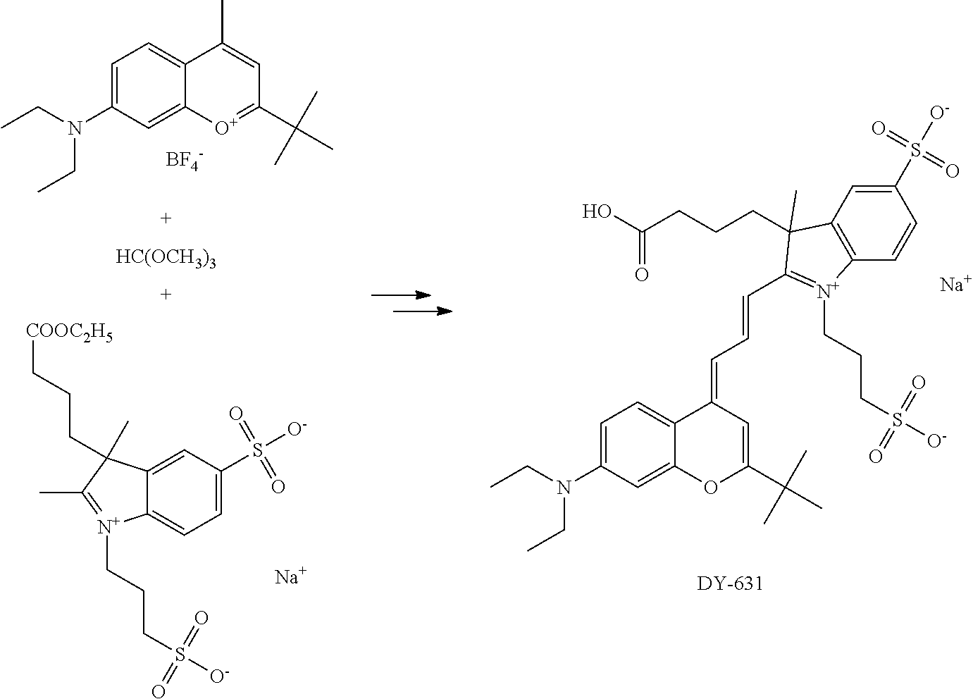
[COOC2H5]CCCC1(C)C2=CC(S([O-])(=O)=O)=CC=C2[N+](CCCS([O-])(=O)=O)=C1C.[Na].[BF4-].N(C1=CC=C2C(=C1)[O+]=C(C(C)(C)C)C=C2C)(CC)CC.[HC(OCH3)3].[Na].C(CCCC1(C)C2=C(C=CC(S([O-])(=O)=O)=C2)[N+](CCCS([O-])(=O)=O)=C1C=CC=C1C2=CC=C(N(CC)CC)C=C2OC(C(C)(C)C)=C1)(O)=O
